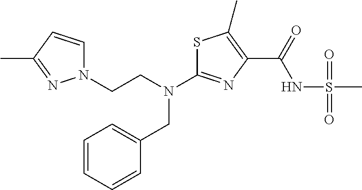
N(C1=NC(C(NS(C)(=O)=O)=O)=C(C)S1)(CC1=CC=CC=C1)CCN1C=CC(C)=N1
